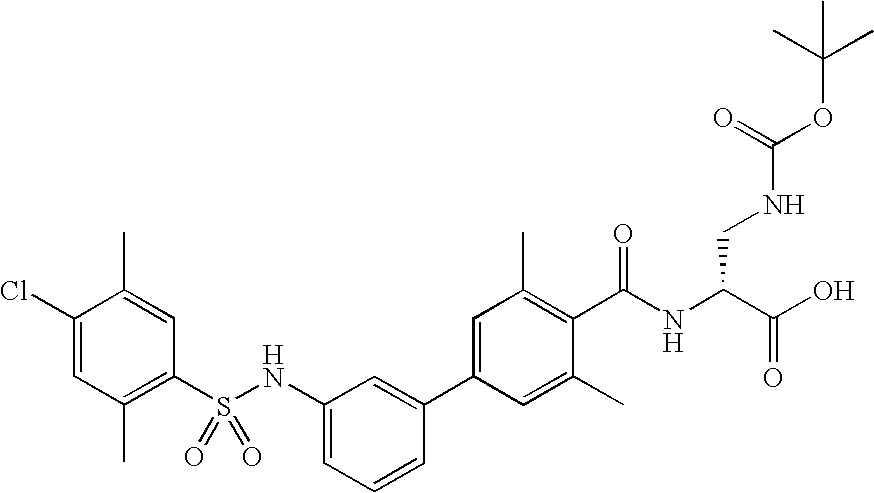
C1(NS(C2=C(C)C=C(Cl)C(C)=C2)(=O)=O)=CC=CC(C2=CC(C)=C(C(NC(C(O)=O)CNC(OC(C)(C)C)=O)=O)C(C)=C2)=C1
